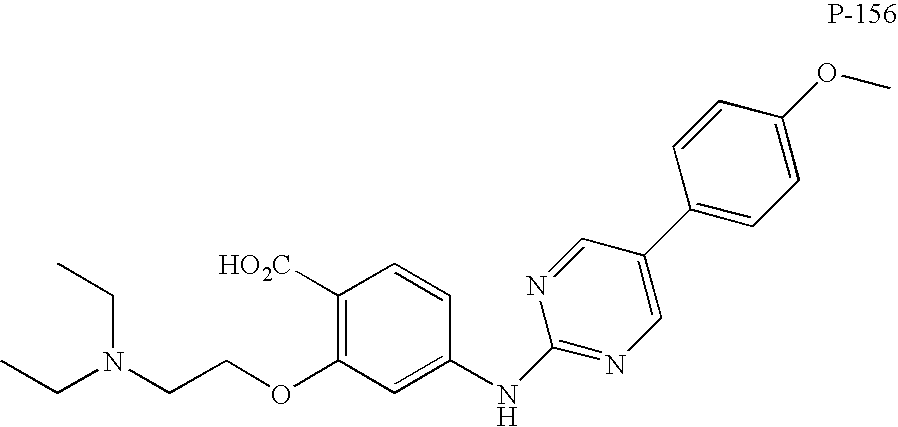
C1([HO2C])=C(OCCN(CC)CC)C=C(NC2=NC=C(C3=CC=C(OC)C=C3)C=N2)C=C1
